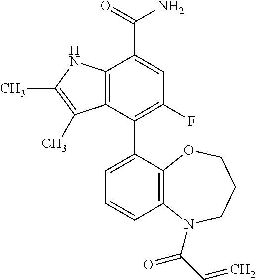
C12=C(NC(C)=C1C)C(C(=O)N)=CC(F)=C2C1=CC=CC2=C1OCCCN2C(C=C)=O
